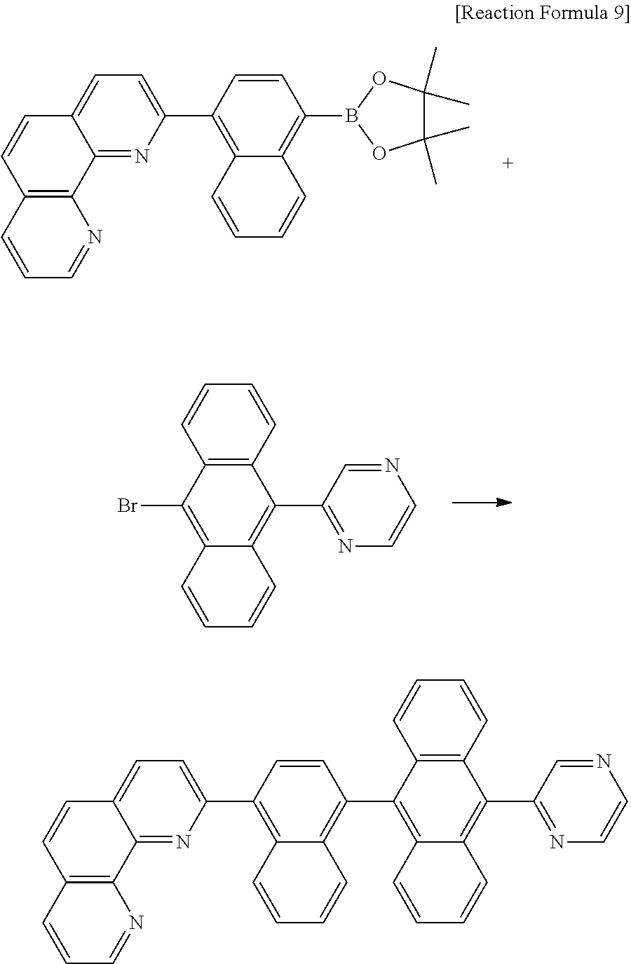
C12=NC(C3=C4C(=C(B5OC(C)(C)C(C)(C)O5)C=C3)C=CC=C4)=CC=C1C=CC1=C2N=CC=C1.C12=C(C=CC=C1)C(C1=NC=CN=C1)=C1C(=C2Br)C=CC=C1.C12=C(C=CC=C1)C(C1=NC=CN=C1)=C1C(=C2C2=C3C(=C(C4=CC=C5C(=N4)C4=C(C=C5)C=CC=N4)C=C2)C=CC=C3)C=CC=C1
